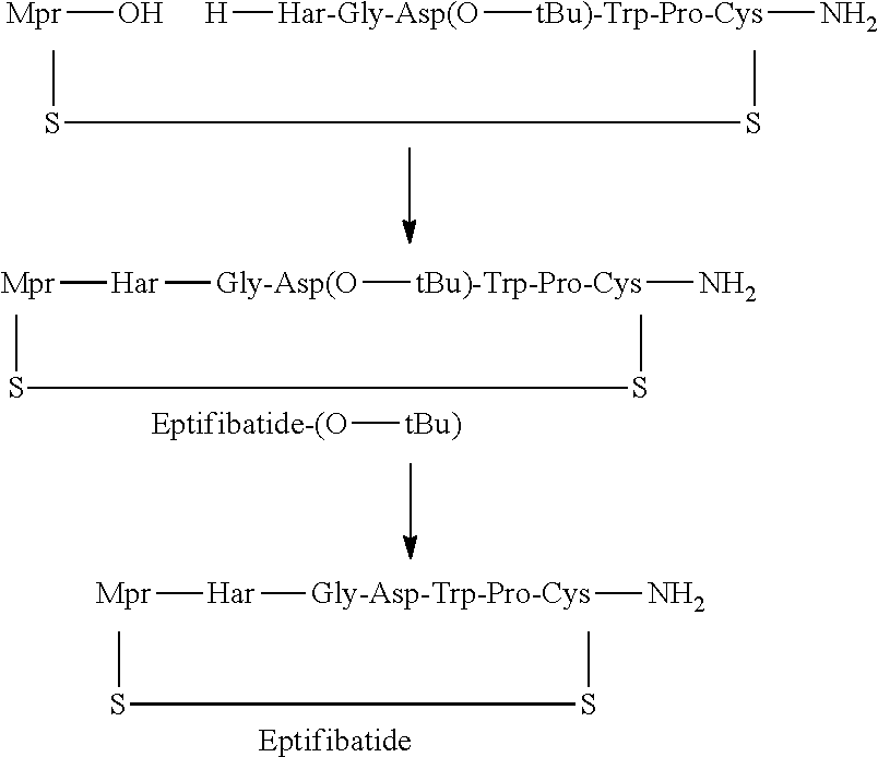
[Mpr]O.CSSC.[H][Har-Gly-Asp(O][tBu)-Trp-Pro-Cys]N.[Gly-Asp(O]([tBu)-Trp-Pro-Cys]N)[Har][Mpr].CSSC.[Eptifibatide-(O][tBu)].[Mpr][Har][Gly-Asp-Trp-Pro-Cys]N.CSSC.[Eptifibatide]
